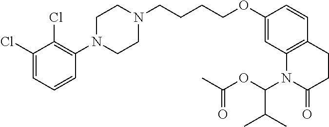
C1(Cl)=CC=CC(N2CCN(CCCCOC3=CC4=C(C=C3)CCC(=O)N4C(OC(=O)C)C(C)C)CC2)=C1Cl
